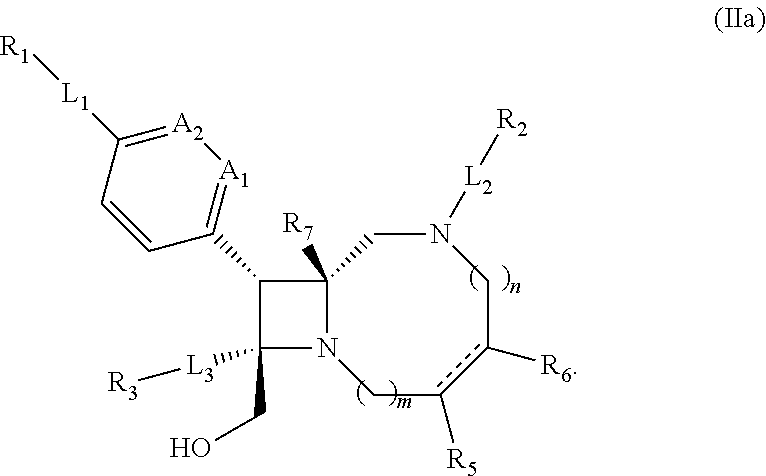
C12([R7])N(Cc([R5])c([R6])CN([L2][R2])C1)C([L3][R3])(CO)C2C1=[A1][A2]=C([L1][R1])C=C1
